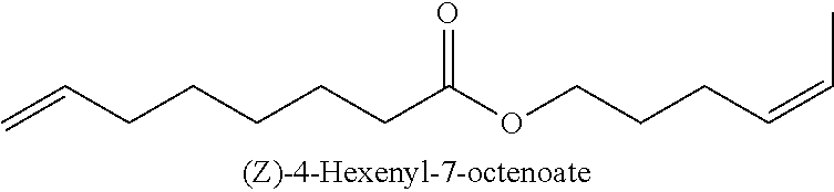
C=CCCCCCC(OCCCC=CC)=O
